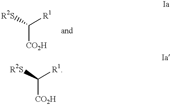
C([CO2H])([R1])[R2S].C([CO2H])([R1])[R2S]
